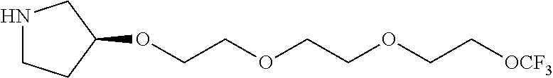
O(CCOCCOCC[OCF3])C1CNCC1
